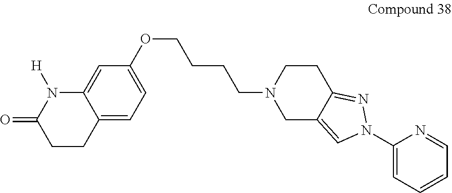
C12=CC=C(OCCCCN3CC4=CN(C5=CC=CC=N5)N=C4CC3)C=C1N([H])C(=O)CC2
